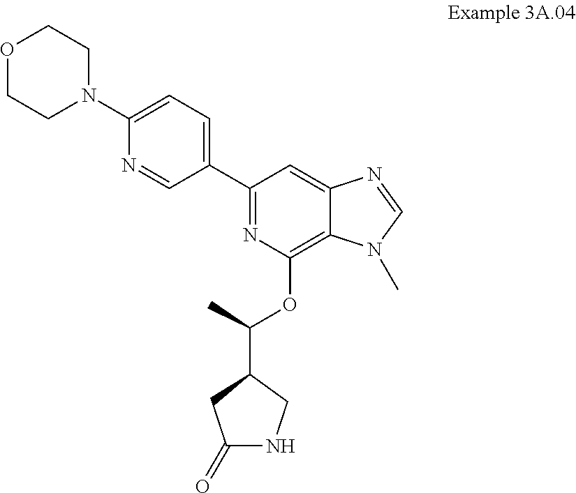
C1(C2=CC=C(N3CCOCC3)N=C2)=NC(OC(C)C2CC(=O)NC2)=C2C(=C1)N=CN2C
